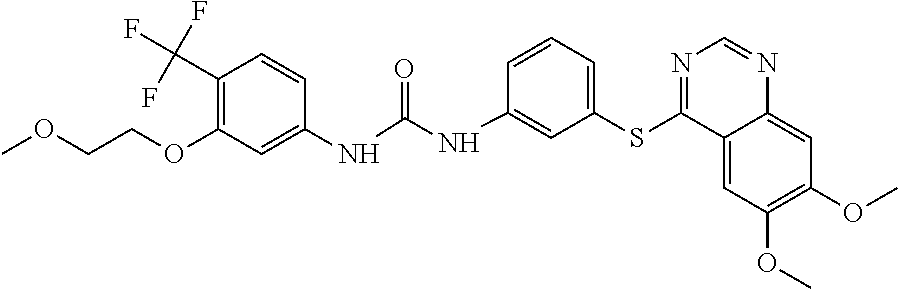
C1(C(F)(F)F)=C(OCCOC)C=C(NC(NC2=CC(SC3=NC=NC4=CC(OC)=C(OC)C=C34)=CC=C2)=O)C=C1
